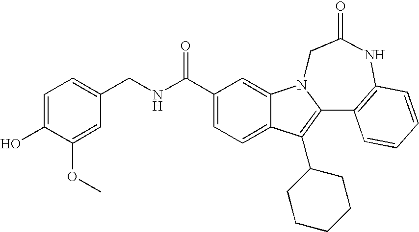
C12=CC=C(C(NCC3=CC=C(O)C(OC)=C3)=O)C=C1N1C(=C2C2CCCCC2)C2=C(NC(=O)C1)C=CC=C2
